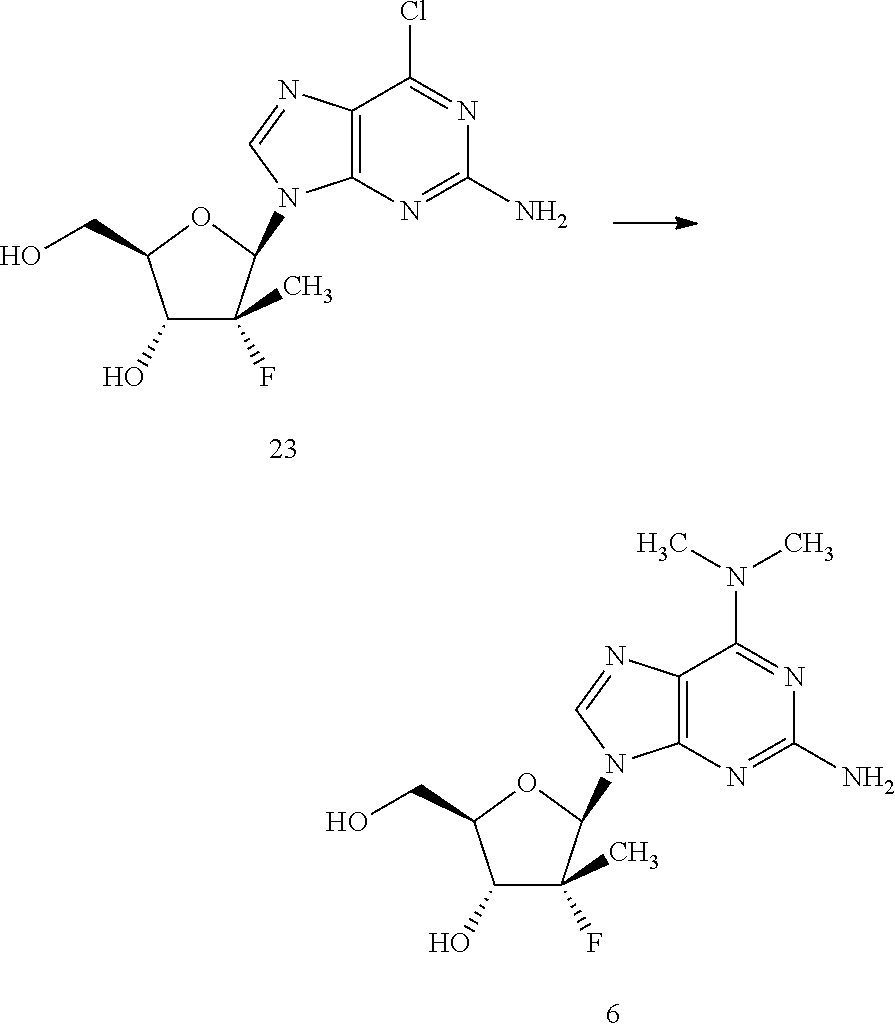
C1(O)C(C)(F)C(N2C3=C(C(Cl)=NC(N)=N3)N=C2)OC1CO.C1(O)C(C)(F)C(N2C3=C(C(N(C)C)=NC(N)=N3)N=C2)OC1CO
